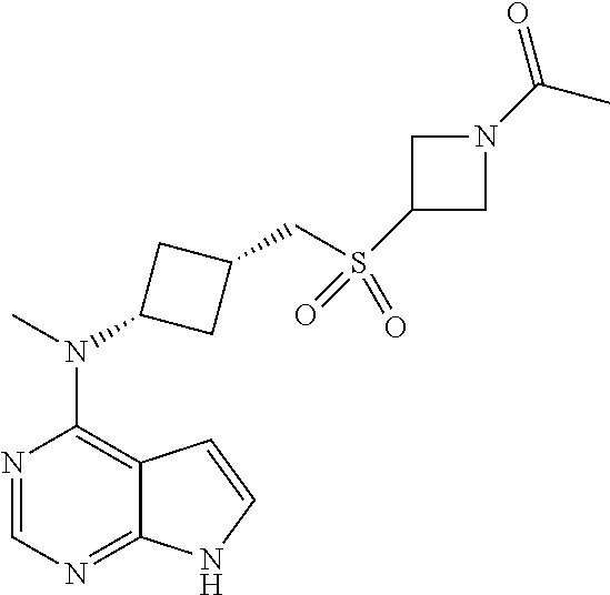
N1=CN=C2C(=C1N(C)C1CC(CS(C3CN(C(C)=O)C3)(=O)=O)C1)C=CN2
